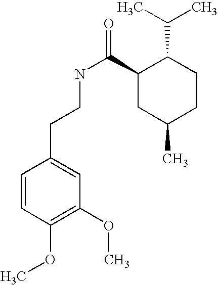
C1=CC(OC)=C(OC)C=C1CCNC(C1CC(C)CCC1C(C)C)=O
